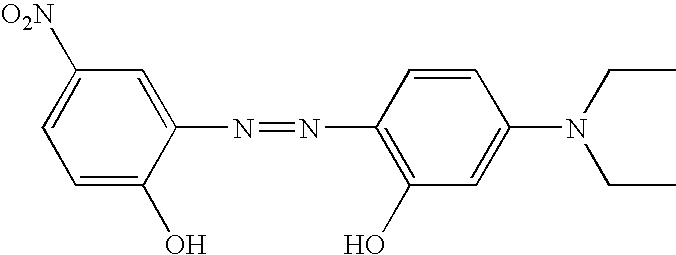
C1=C(O)C(N=NC2=C(O)C=C(N(CC)CC)C=C2)=CC([O2N])=C1
